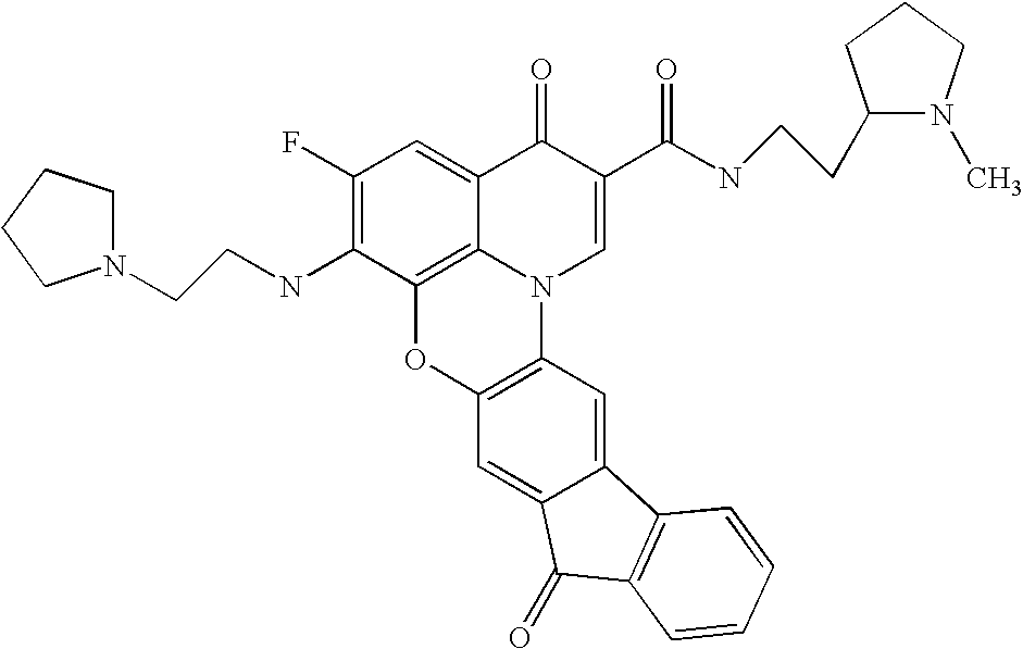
C1(F)=C(NCCN2CCCC2)C2=C3C(=C1)C(=O)C(C(NCCC1N(C)CCC1)=O)=CN3C1=C(O2)C=C2C(=C1)C1=C(C2=O)C=CC=C1
